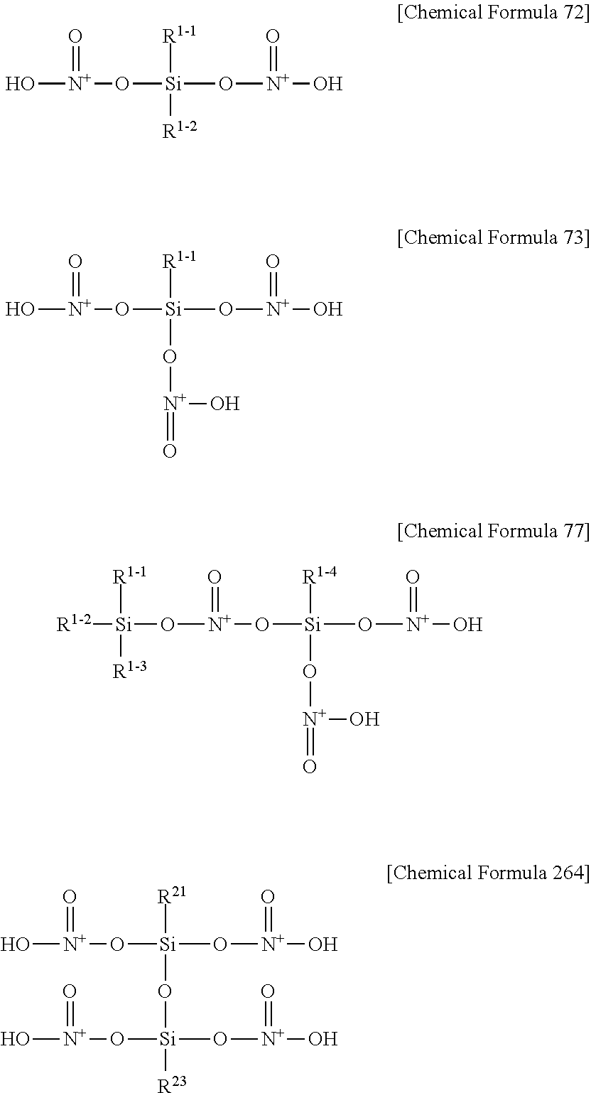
O[N+](=O)O[Si]([R1-1])([R1-2])O[N+](=O)O.O[N+](=O)O[Si]([R1-1])(O[N+](=O)O)O[N+](=O)O.O([N+](=O)O[Si]([R1-4])(O[N+](=O)O)O[N+](=O)O)[Si]([R1-1])([R1-3])[R1-2].O[N+](=O)O[Si]([R21])(O[N+](=O)O)O[Si](O[N+](O)=O)([R23])O[N+](=O)O
